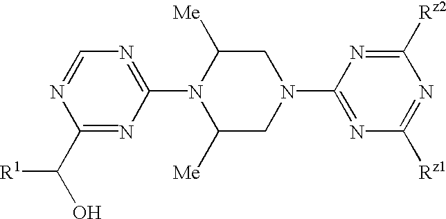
C1=NC(C([R1])O)=NC(N2C([Me])CN(C3=NC([Rz1])=NC([Rz2])=N3)CC2[Me])=N1
